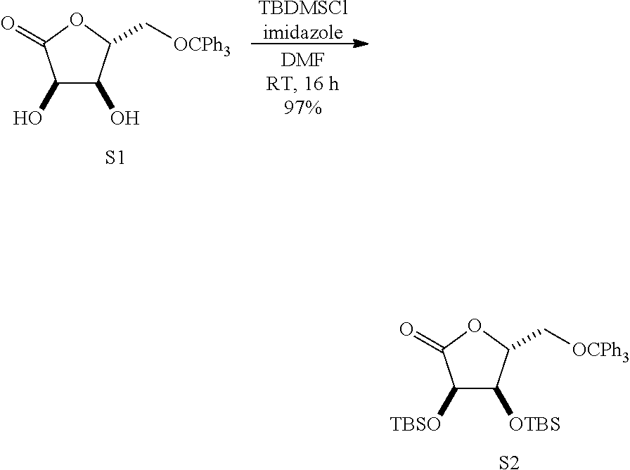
[TBDMSClimidazole].C1(O)C(O)C(C[OCPh3])OC1=O.[S1].C1([TBSO])C([OTBS])C(C[OCPh3])OC1=O.[S2]
